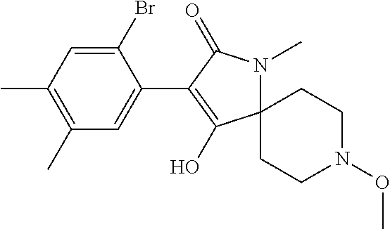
C1(Br)=CC(C)=C(C)C=C1C1=C(O)C2(N(C)C1=O)CCN(OC)CC2
